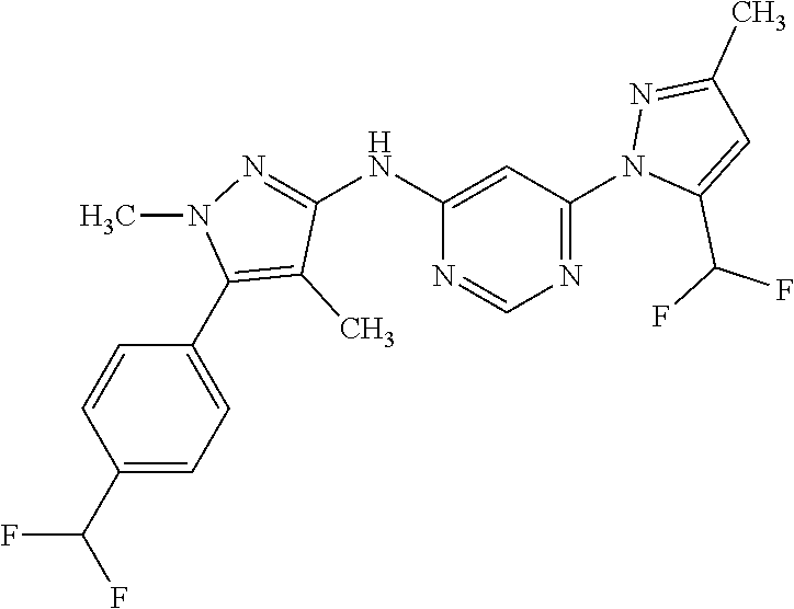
C1(C2=CC=C(C(F)F)C=C2)=C(C)C(NC2=CC(N3C(C(F)F)=CC(C)=N3)=NC=N2)=NN1C
